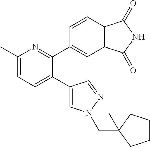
C1(C)=CC=C(C2=CN(CC3(C)CCCC3)N=C2)C(C2=CC3=C(C=C2)C(=O)NC3=O)=N1
